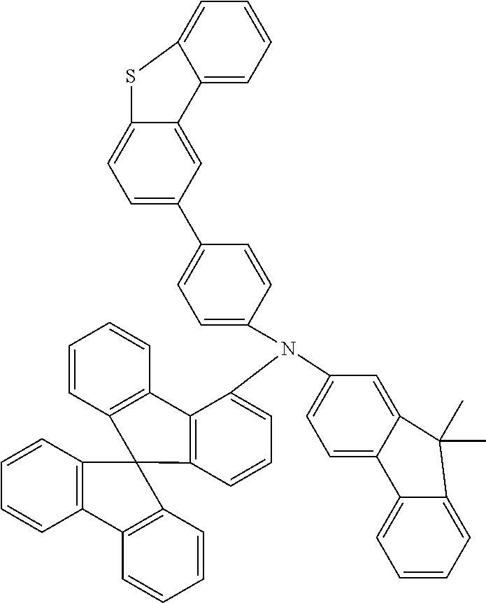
C12=CC=C(N(C3=CC=CC4=C3C3=C(C=CC=C3)C43C4=C(C=CC=C4)C4=C3C=CC=C4)C3=CC=C(C4=CC=C5C(=C4)C4=CC=CC=C4S5)C=C3)C=C1C(C)(C)C1=CC=CC=C21
